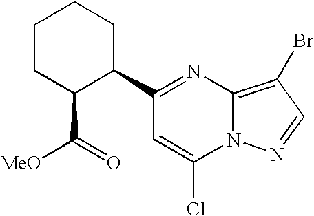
C1(C2C(C([MeO])=O)CCCC2)=NC2=C(Br)C=NN2C(Cl)=C1
